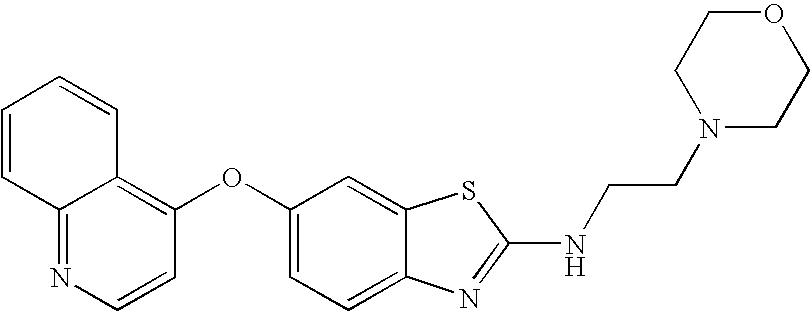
N1=C2C(=C(OC3=CC=C4C(=C3)SC(NCCN3CCOCC3)=N4)C=C1)C=CC=C2
